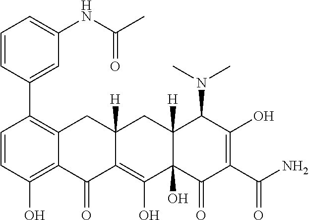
C1=CC(O)=C2C(=C1C1=CC(NC(C)=O)=CC=C1)CC1([H])C(=C(O)C3(O)C([H])(C1)C(N(C)C)C(O)=C(C(N)=O)C3=O)C2=O
